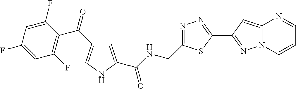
C1=C(C(NCC2=NN=C(C3=NN4C(=C3)N=CC=C4)S2)=O)NC=C1C(=O)C1=C(F)C=C(F)C=C1F
